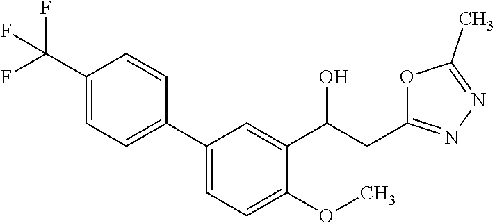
C(C(C1=CC(C2=CC=C(C(F)(F)F)C=C2)=CC=C1OC)O)C1=NN=C(C)O1
